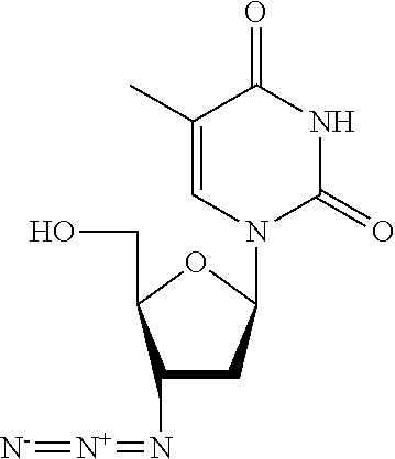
C1(N=[N+]=[N-])CC(N2C(=O)NC(=O)C(C)=C2)OC1CO
